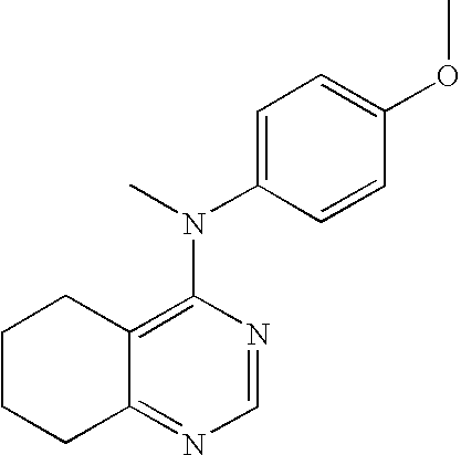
C1CCC2=NC=NC(N(C3=CC=C(OC)C=C3)C)=C2C1
